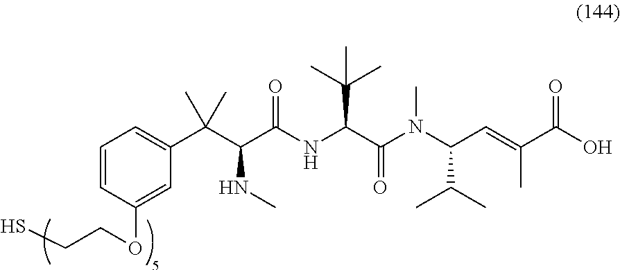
C1=CC(OCCS)=CC(C(C(NC)C(NC(C(C)(C)C)C(=O)N(C(C(C)C)C=C(C)C(O)=O)C)=O)(C)C)=C1
